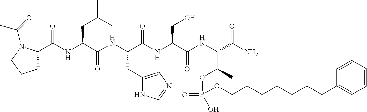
C1C(C(NC(C(NC(C(NC(C(NC(C(N)=O)C(C)OP(=O)(O)OCCCCCCCC2=CC=CC=C2)=O)CO)=O)CC2=CN=CN2)=O)CC(C)C)=O)N(C(=O)C)CC1
